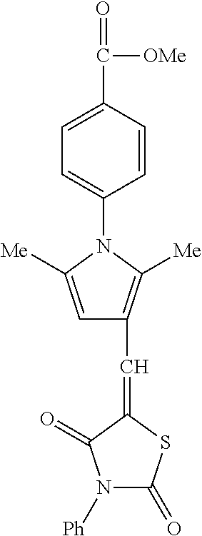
C1=C(C(=O)[OMe])C=CC(N2C([Me])=CC(C=C3SC(=O)N([Ph])C3=O)=C2[Me])=C1
